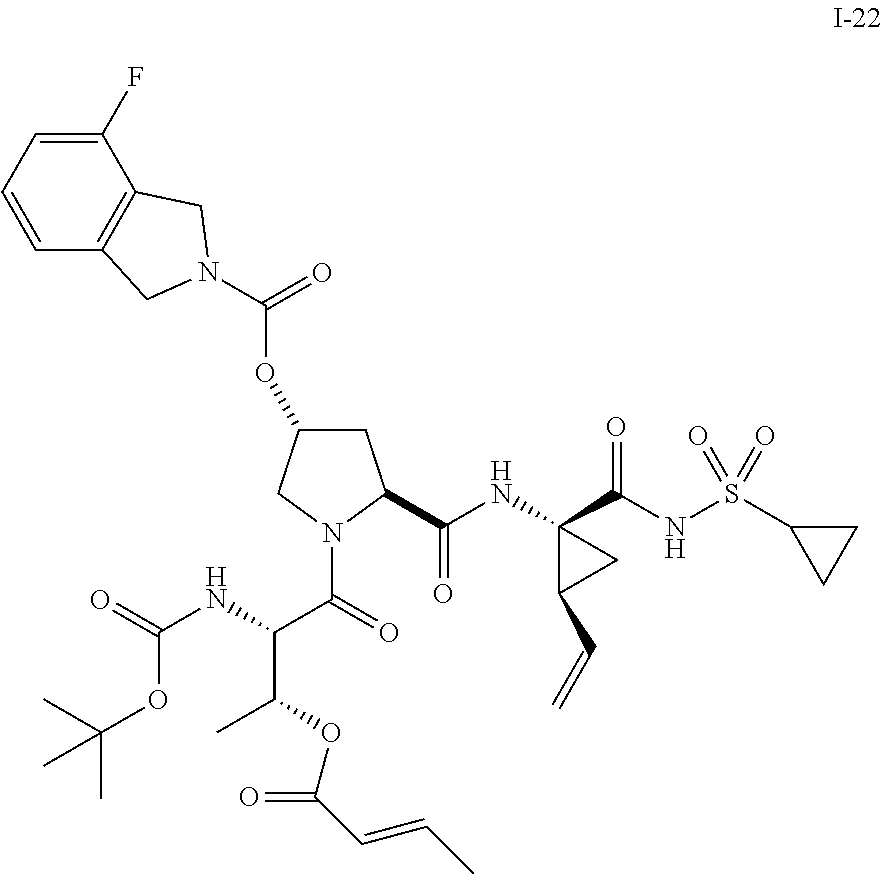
C(NC(C(=O)N1C(C(NC2(C(NS(C3CC3)(=O)=O)=O)C(C=C)C2)=O)CC(OC(=O)N2CC3=C(C(F)=CC=C3)C2)C1)C(C)OC(=O)C=CC)(=O)OC(C)(C)C
